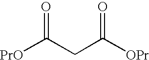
[PrO]C(CC([OPr])=O)=O
